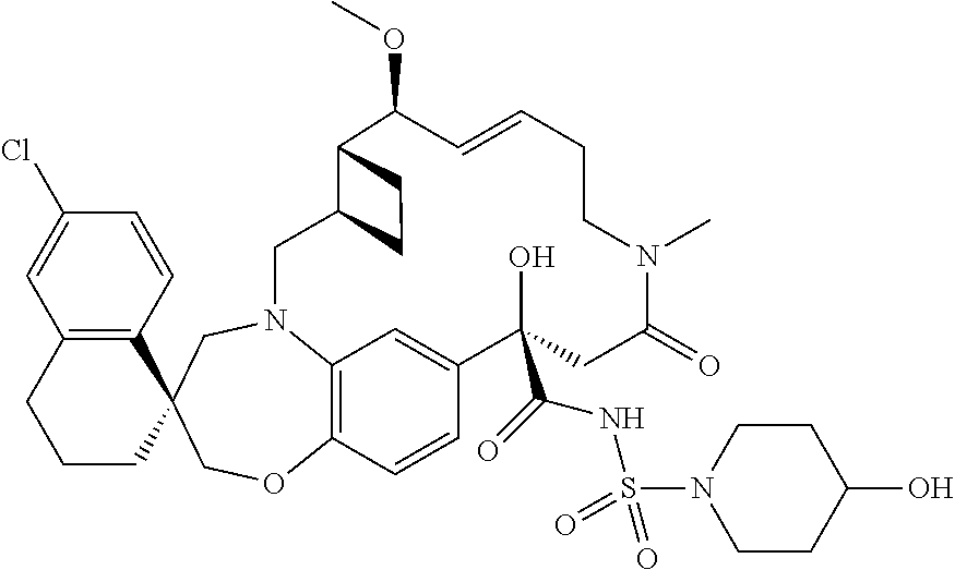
C12=C(C=CC(Cl)=C1)C1(CCC2)COC2=C3N(C1)CC1C(C(OC)C=CCCN(C)C(=O)CC(C(=O)NS(N4CCC(O)CC4)(=O)=O)(O)C(=C3)C=C2)CC1
